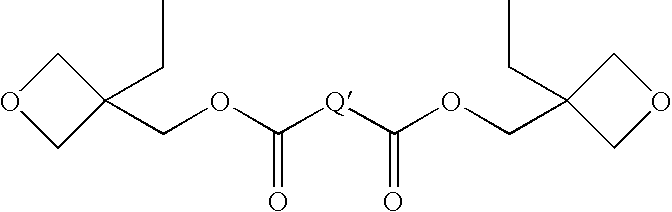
C1(COC(=O)[Q]C(OCC2(CC)COC2)=O)(CC)COC1
